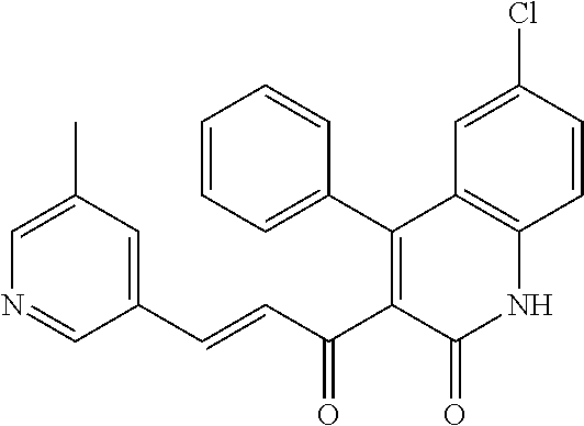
C1=C(C)C=C(C=CC(C2=C(C3=CC=CC=C3)C3=C(NC2=O)C=CC(Cl)=C3)=O)C=N1
